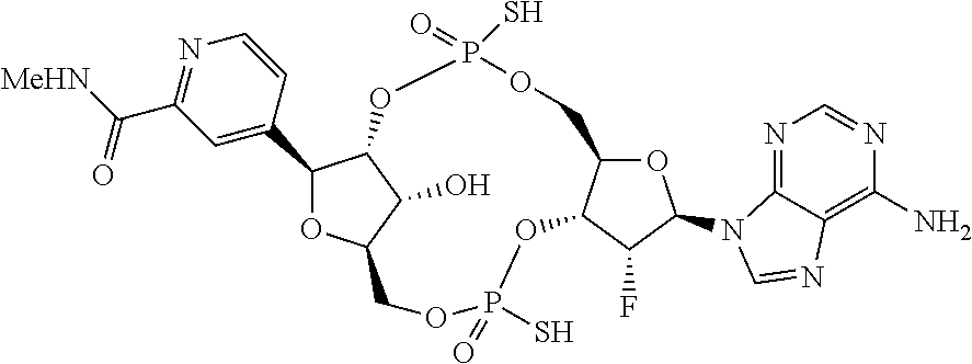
C1(C2=CC(C([MeHN])=O)=NC=C2)OC2C(O)C1OP(=O)(S)OCC1OC(N3C4=NC=NC(N)=C4N=C3)C(F)C1OP(=O)(S)OC2
